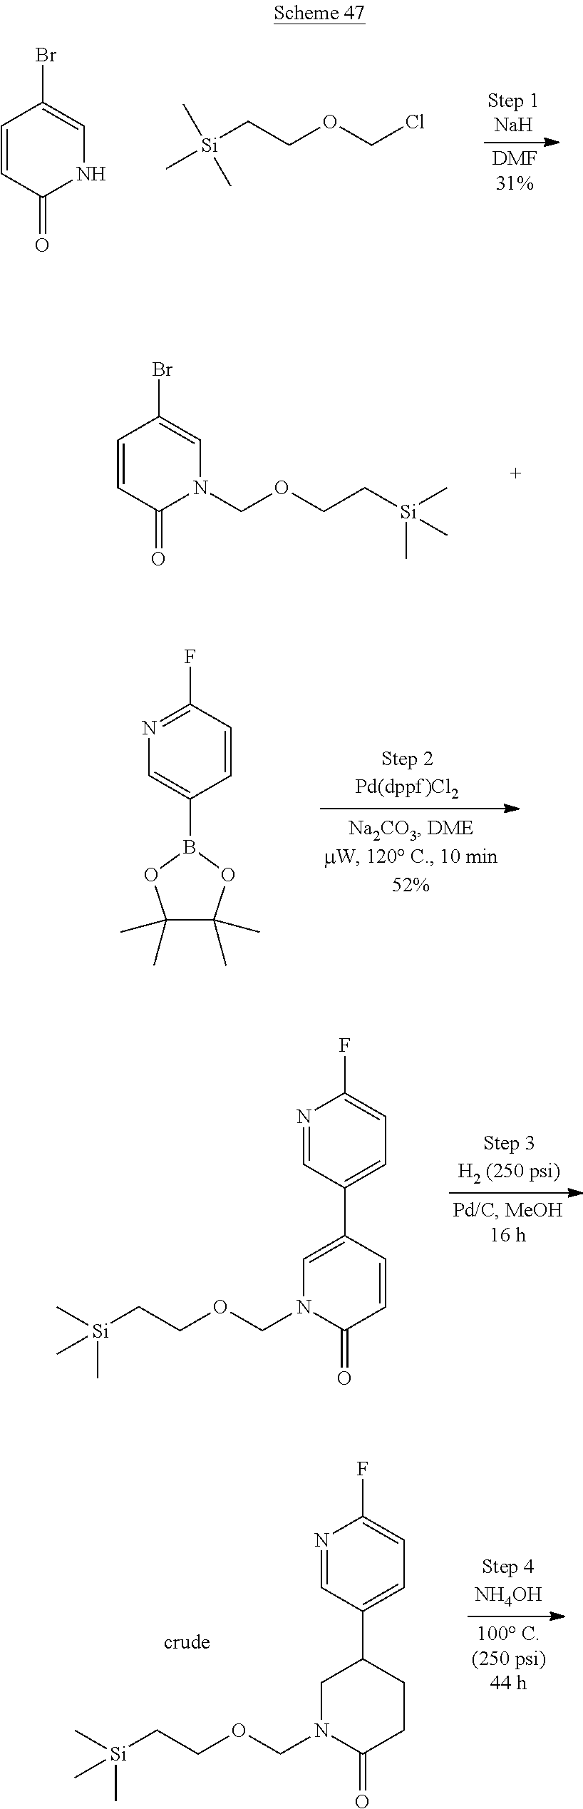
C1=CC(=O)N(COCC[Si](C)(C)C)C=C1Br.C1=CC(F)=NC=C1B1OC(C)(C)C(C)(C)O1.C1=C(C2=CN(COCC[Si](C)(C)C)C(=O)C=C2)C=NC(F)=C1.C1=C(C2CN(COCC[Si](C)(C)C)C(=O)CC2)C=NC(F)=C1.C1=CC(=O)NC=C1Br.C[Si](CCOCCl)(C)C
